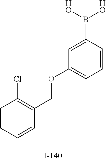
C1=CC=CC(COC2=CC=CC(B([HO])[HO])=C2)=C1Cl
